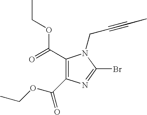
C1(C(=O)OCC)=C(C(OCC)=O)N=C(Br)N1CC#CC
